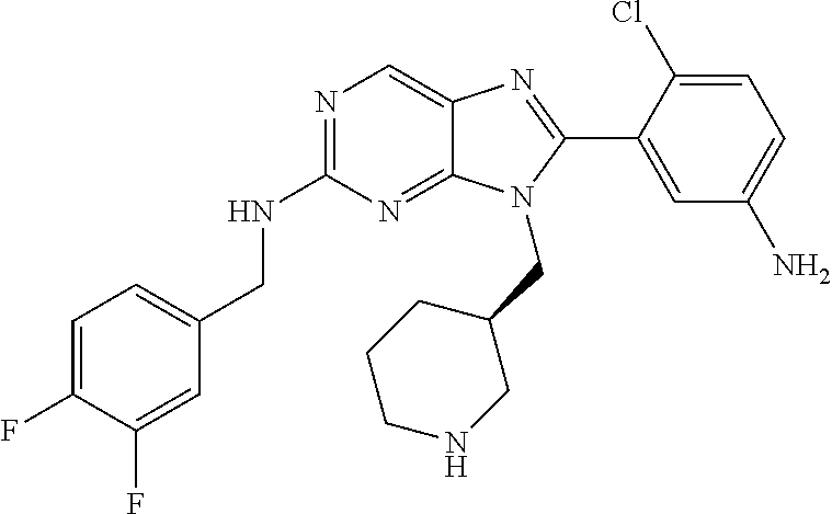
C1=C(F)C(F)=CC(CNC2=NC=C3C(=N2)N(CC2CCCNC2)C(C2=CC(N)=CC=C2Cl)=N3)=C1
